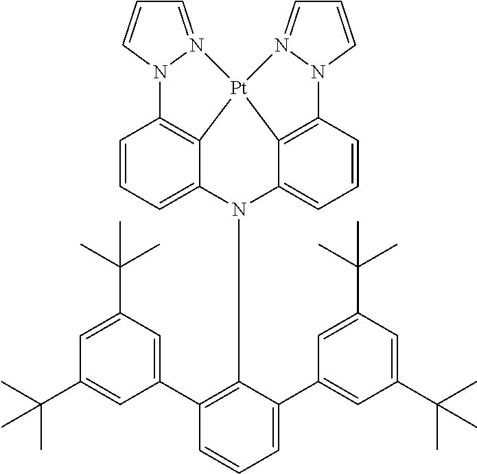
C1=CC=C2C3=C1N1N(=CC=C1)[Pt]31C3=C(C=CC=C3N2C2=C(C3=CC(C(C)(C)C)=CC(C(C)(C)C)=C3)C=CC=C2C2=CC(C(C)(C)C)=CC(C(C)(C)C)=C2)N2C=CC=N21
